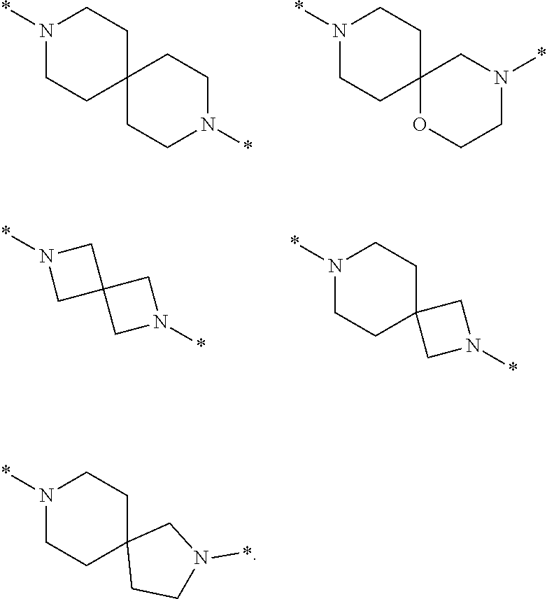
N1(*)CCC2(CC1)CCN(*)CC2.N1(*)CCC2(CC1)OCCN(*)C2.N1(*)CC2(C1)CN(*)C2.N1(*)CCC2(CC1)CN(*)C2.N1(*)CCC2(CC1)CCN(*)C2
